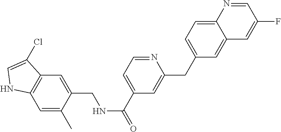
C1(CC2=CC=C3C(=C2)C=C(F)C=N3)=CC(C(=O)NCC2=CC3=C(C=C2C)NC=C3Cl)=CC=N1
